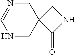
C1N=CNCC12C(=O)NC2
